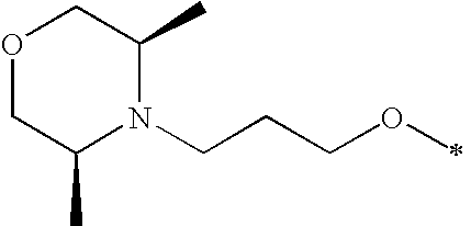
O1CC(C)N(CCCOC)C(C)C1
